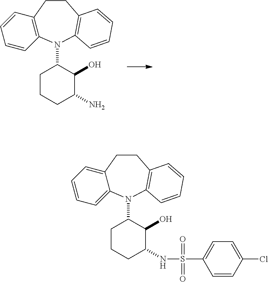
C12=C(N(C3CCCC(N)C3O)C3=C(CC1)C=CC=C3)C=CC=C2.C12=CC=CC=C1N(C1CCCC(NS(C3=CC=C(Cl)C=C3)(=O)=O)C1O)C1=C(CC2)C=CC=C1
